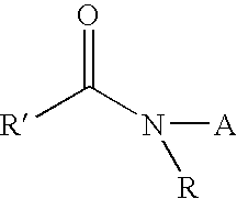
[R]C(N([A])[R])=O
